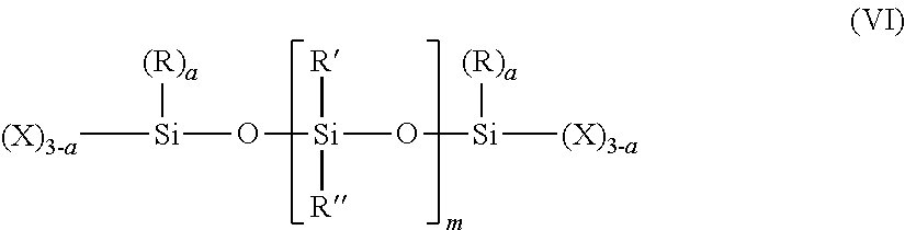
[(X)3-a][Si]([(R)a])O[Si]([R])([R])O[Si]([(R)a])[(X)3-a]
